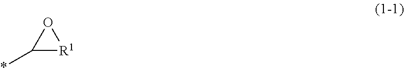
C1(*)[R1]O1
